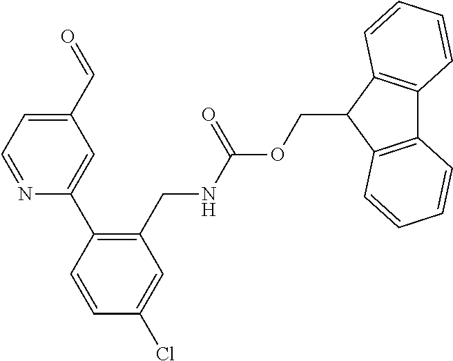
C1(C=O)=CC=NC(C2=C(CNC(OCC3C4=C(C5=C3C=CC=C5)C=CC=C4)=O)C=C(Cl)C=C2)=C1
